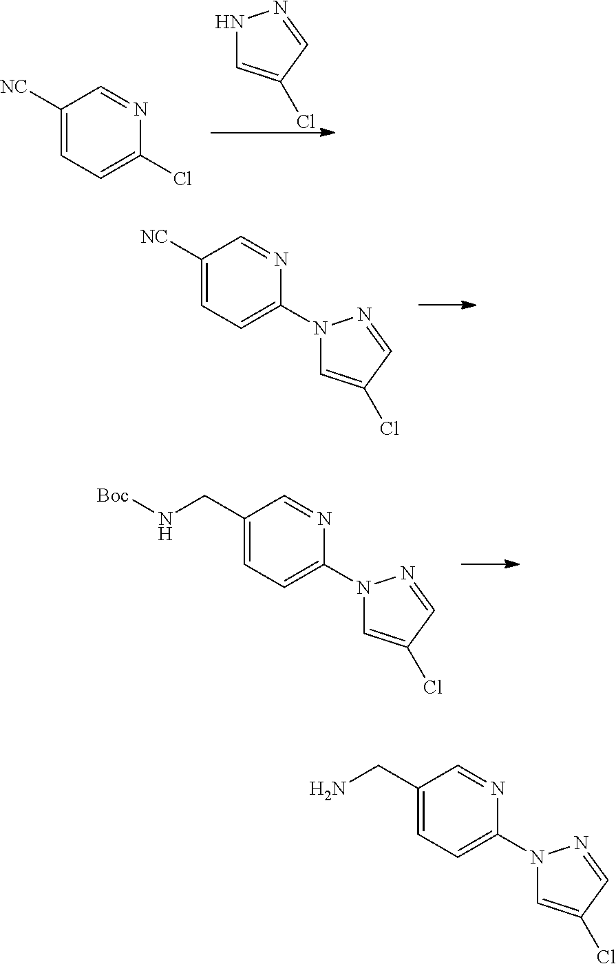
C1([NC])=CC=C(N2C=C(Cl)C=N2)N=C1.C1(CN[Boc])=CC=C(N2C=C(Cl)C=N2)N=C1.N1C=C(Cl)C=N1.C1([NC])=CC=C(Cl)N=C1.C1(CN)=CC=C(N2C=C(Cl)C=N2)N=C1
